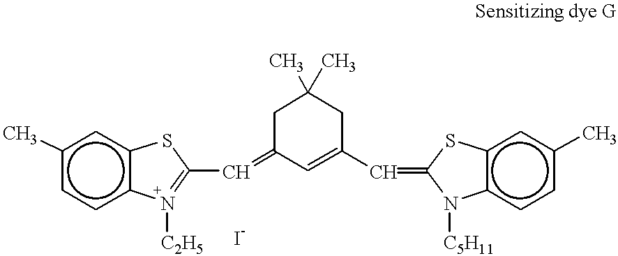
c1(C)ccc2c(c1)SC(C=C1CC(C)(C)CC(C=C3Sc4c(ccc(C)c4)N3[C5H11])=C1)=N2[C2H5]
